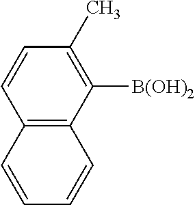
C1=CC2=C(C([B(OH)2])=C1C)C=CC=C2
